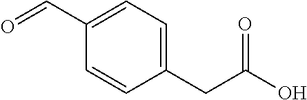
O=CC1=CC=C(CC(O)=O)C=C1
